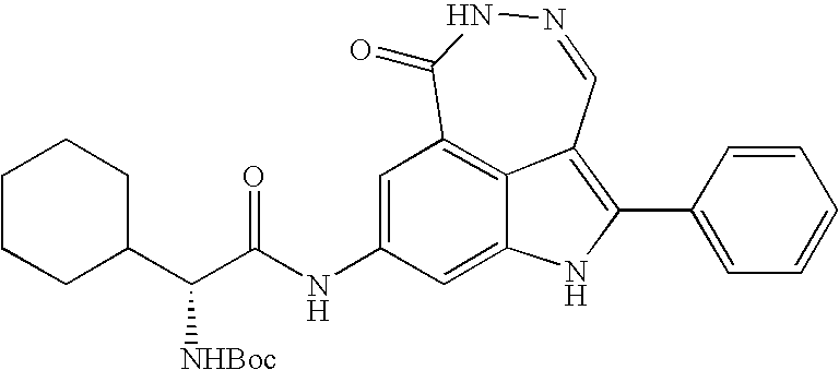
N1=CC2=C(C3=CC=CC=C3)NC3=CC(NC(C(C4CCCCC4)[NHBoc])=O)=CC(=C23)C(=O)N1
